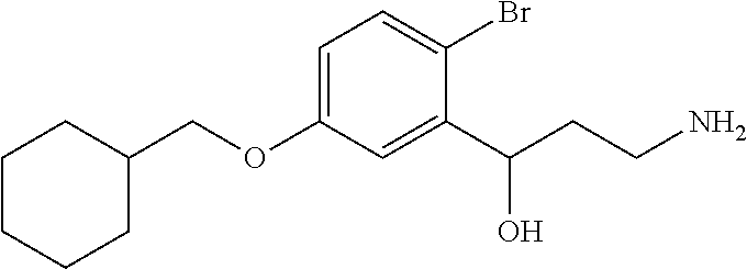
C1=C(OCC2CCCCC2)C=C(C(CCN)O)C(Br)=C1
